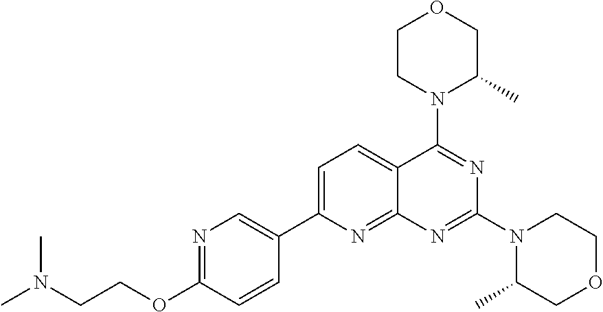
C1=C(C2=CN=C(OCCN(C)C)C=C2)N=C2C(=C1)C(N1C(C)COCC1)=NC(N1C(C)COCC1)=N2
